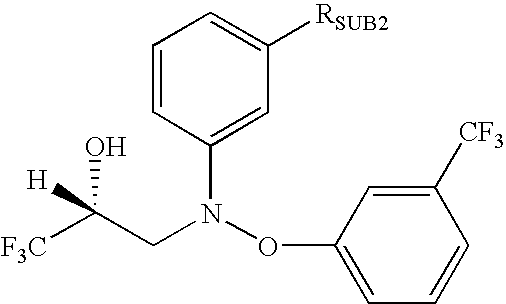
[F3C]C(CN(OC1=CC=CC([CF3])=C1)C1=CC([RSUB2])=CC=C1)(O)[H]
